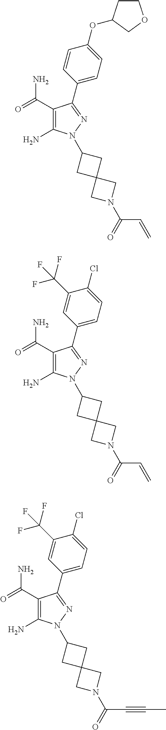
C1(C(=O)N)=C(N)N(C2CC3(C2)CN(C(C=C)=O)C3)N=C1C1=CC=C(OC2CCOC2)C=C1.C1(C(=O)N)=C(N)N(C2CC3(C2)CN(C(C=C)=O)C3)N=C1C1=CC=C(Cl)C(C(F)(F)F)=C1.C1(C(=O)N)=C(N)N(C2CC3(C2)CN(C(C#CC)=O)C3)N=C1C1=CC=C(Cl)C(C(F)(F)F)=C1
